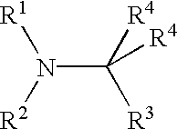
N(C([R4])([R3])[R4])([R1])[R2]
